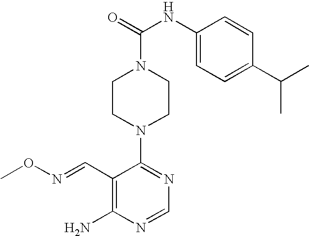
C1CN(C2=NC=NC(N)=C2C=NOC)CCN1C(=O)NC1=CC=C(C(C)C)C=C1
